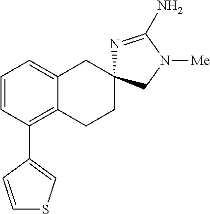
C1=CC(C2=CSC=C2)=C2C(=C1)CC1(CC2)N=C(N)N([Me])C1
